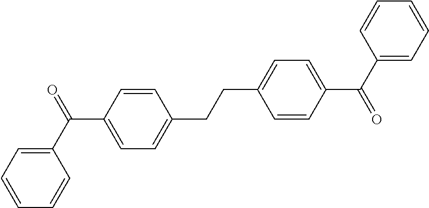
C1=CC=CC(C(=O)C2=CC=C(CCC3=CC=C(C(C4=CC=CC=C4)=O)C=C3)C=C2)=C1
